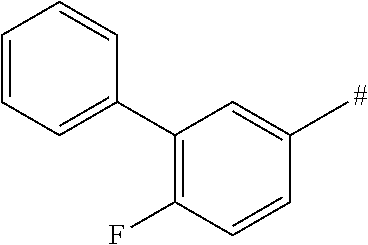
C1=CC=C(C2=C(F)C=CC(C)=C2)C=C1
